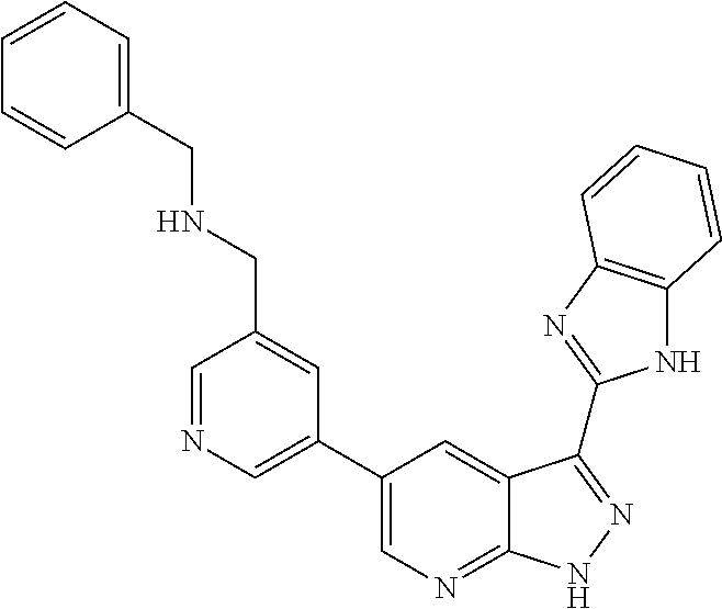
C1=NC=C(C2=CN=C3C(=C2)C(C2=NC4=C(N2)C=CC=C4)=NN3)C=C1CNCC1=CC=CC=C1
